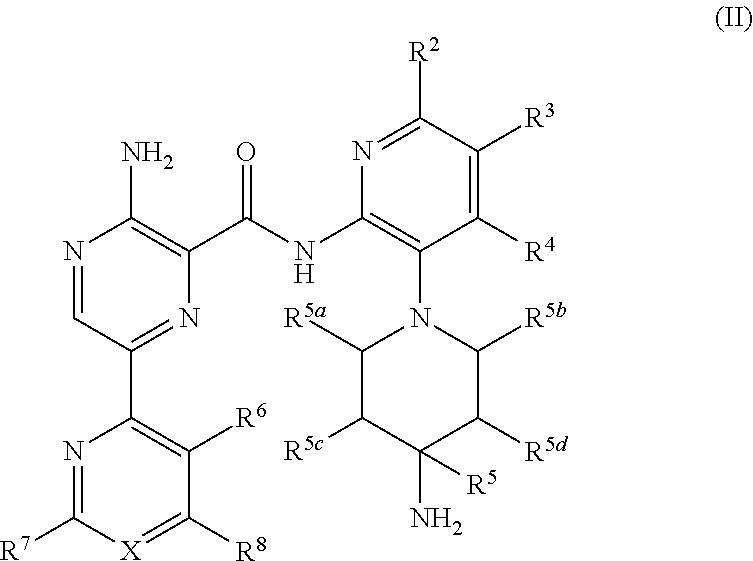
N1=CC(C2=C([R6])C([R8])=[X]C([R7])=N2)=NC(C(NC2=C(N3C([R5b])C([R5d])C(N)([R5])C([R5c])C3[R5a])C([R4])=C([R3])C([R2])=N2)=O)=C1N
